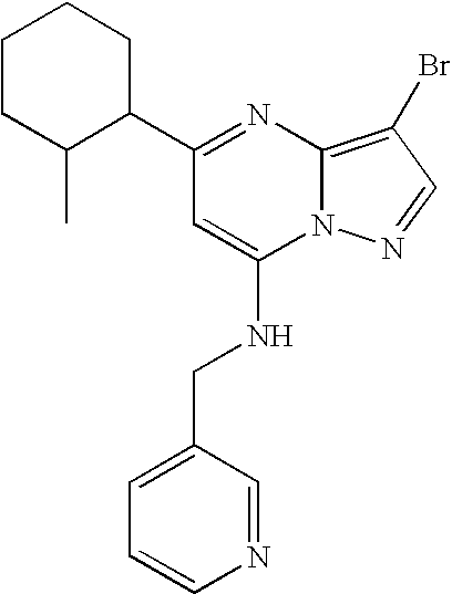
C1(C2=NC3=C(Br)C=NN3C(NCC3=CC=CN=C3)=C2)CCCCC1C
